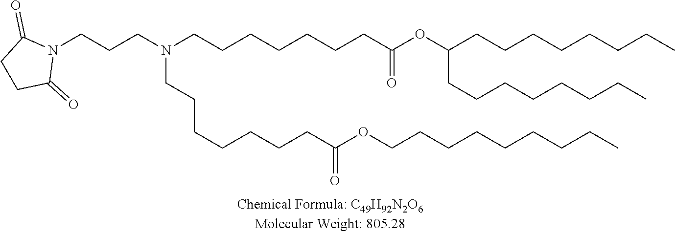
N1(CCCN(CCCCCCCC(OC(CCCCCCCC)CCCCCCCC)=O)CCCCCCCC(OCCCCCCCCC)=O)C(=O)CCC1=O
